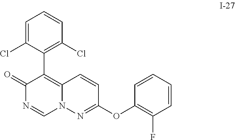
C1=C(Cl)C(C2=C3N(C=NC2=O)N=C(OC2=C(F)C=CC=C2)C=C3)=C(Cl)C=C1
